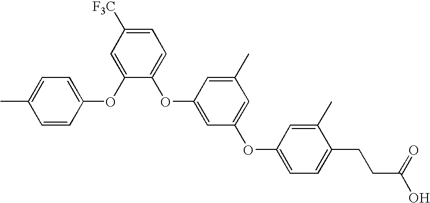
C1=CC(OC2=CC([F3C])=CC=C2OC2=CC(OC3=CC=C(CCC(O)=O)C(C)=C3)=CC(C)=C2)=CC=C1C
